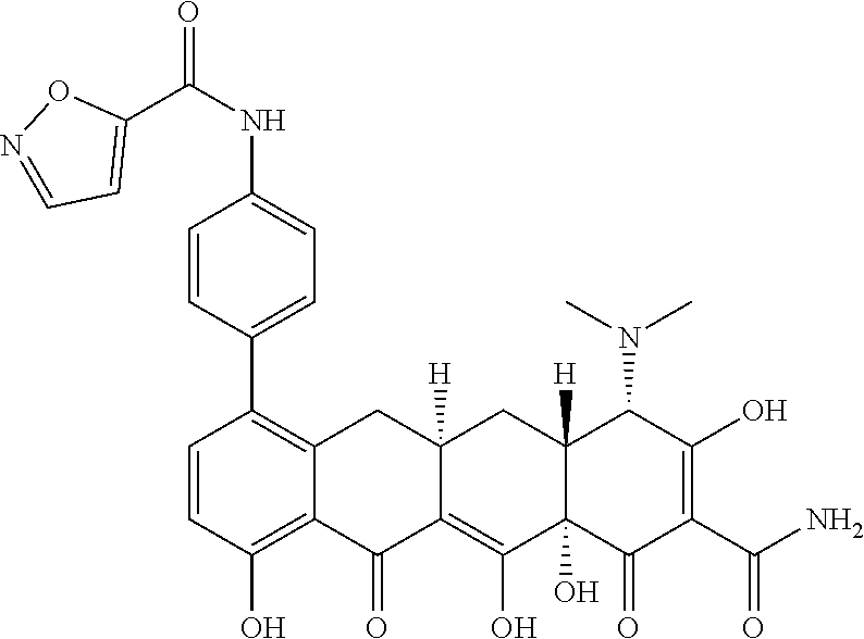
C1=CC(O)=C2C(=C1C1=CC=C(NC(C3=CC=NO3)=O)C=C1)CC1([H])C(=C(O)C3(O)C([H])(C1)C(N(C)C)C(O)=C(C(N)=O)C3=O)C2=O
